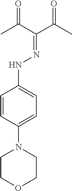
C1=CC(N2CCOCC2)=CC=C1NN=C(C(C)=O)C(C)=O
